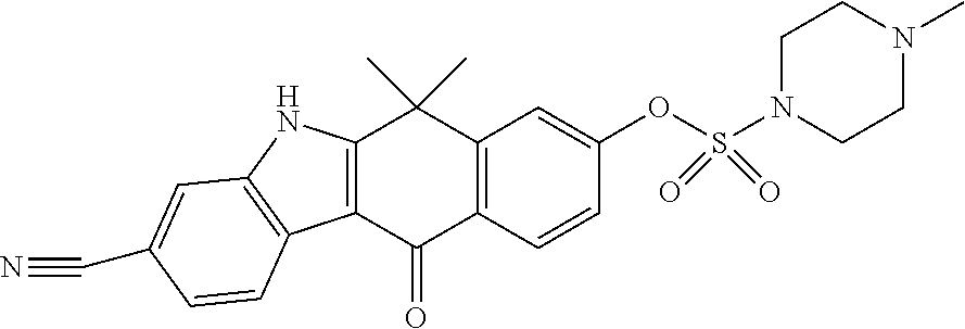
C12=C(C(=O)C3=C(C1(C)C)C=C(OS(N1CCN(C)CC1)(=O)=O)C=C3)C1=C(N2)C=C(C#N)C=C1
